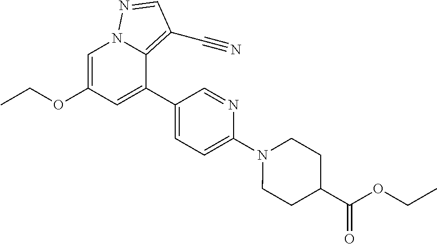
C1=C(OCC)C=C(C2=CC=C(N3CCC(C(OCC)=O)CC3)N=C2)C2=C(C#N)C=NN12
